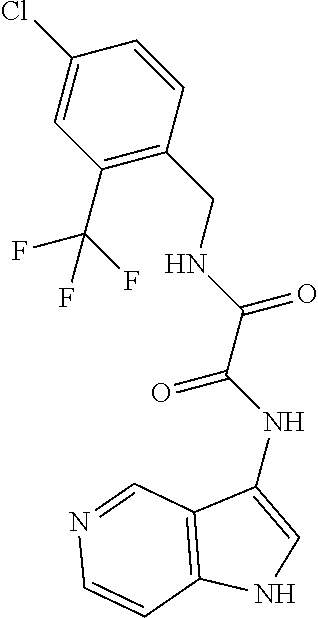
C1(CNC(C(NC2=CNC3=C2C=NC=C3)=O)=O)=C(C(F)(F)F)C=C(Cl)C=C1
